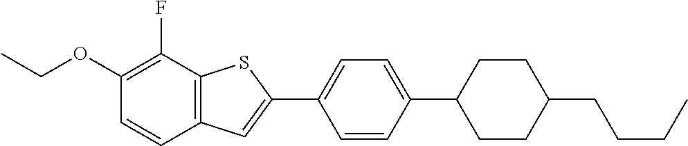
CCOC1=C(F)C2=C(C=C1)C=C(C1=CC=C(C3CCC(CCCC)CC3)C=C1)S2
